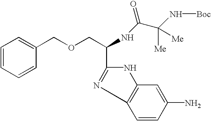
C1=CC=CC(COCC(NC(C(N[Boc])([Me])[Me])=O)C2=NC3=C(C=C(N)C=C3)N2)=C1
